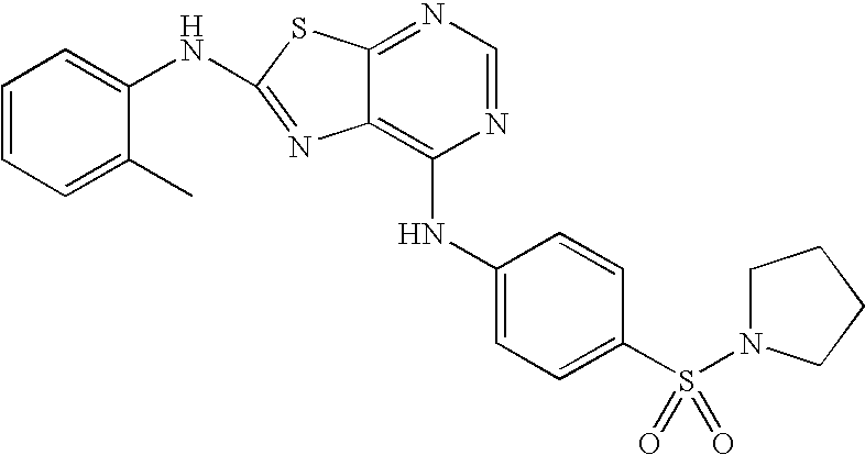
N1=CN=C2C(=C1NC1=CC=C(S(N3CCCC3)(=O)=O)C=C1)N=C(NC1=CC=CC=C1C)S2
